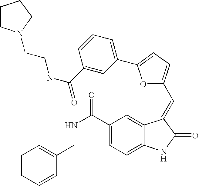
C1(C(NCC2=CC=CC=C2)=O)=CC=C2C(=C1)C(=CC1=CC=C(C3=CC=CC(C(NCCN4CCCC4)=O)=C3)O1)C(=O)N2
